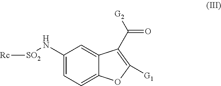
C1(N[SO2][Rc])=CC=C2C(=C1)C(C([G2])=O)=C([G1])O2
